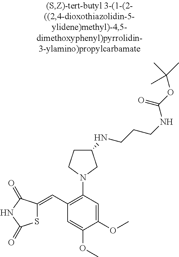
C1(C=C2SC(=O)NC2=O)=C(N2CC(NCCCNC(OC(C)(C)C)=O)CC2)C=C(OC)C(OC)=C1
